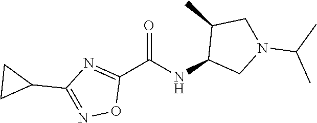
C1(C(NC2CN(C(C)C)CC2C)=O)=NC(C2CC2)=NO1
